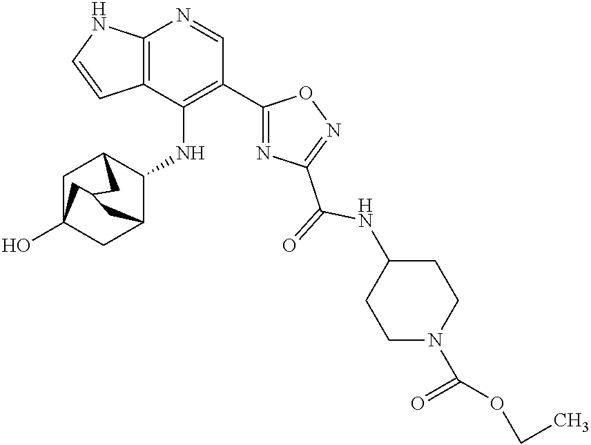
C12=C(C(NC3C4CC5(O)CC3CC(C5)C4)=C(C3=NC(C(=O)NC4CCN(C(=O)OCC)CC4)=NO3)C=N1)C=CN2
